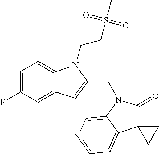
C1=C(F)C=C2C(=C1)N(CCS(C)(=O)=O)C(CN1C(=O)C3(C4=CC=NC=C14)CC3)=C2
